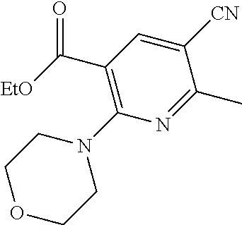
C(C1=C(N2CCOCC2)N=C(C)C([CN])=C1)([EtO])=O
